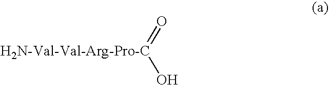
O=[H2N-Val-Val-Arg-Pro-C]O
